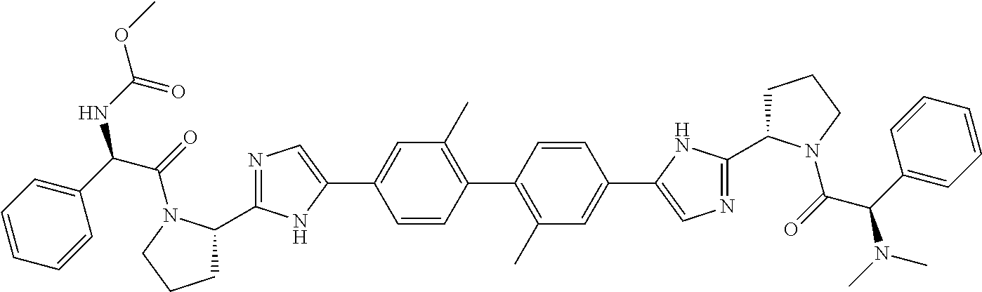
C1=CC(C2=C(C)C=C(C3=CN=C(C4CCCN4C(=O)C(C4=CC=CC=C4)N(C)C)N3)C=C2)=C(C)C=C1C1=CN=C(C2CCCN2C(=O)C(C2=CC=CC=C2)NC(OC)=O)N1
